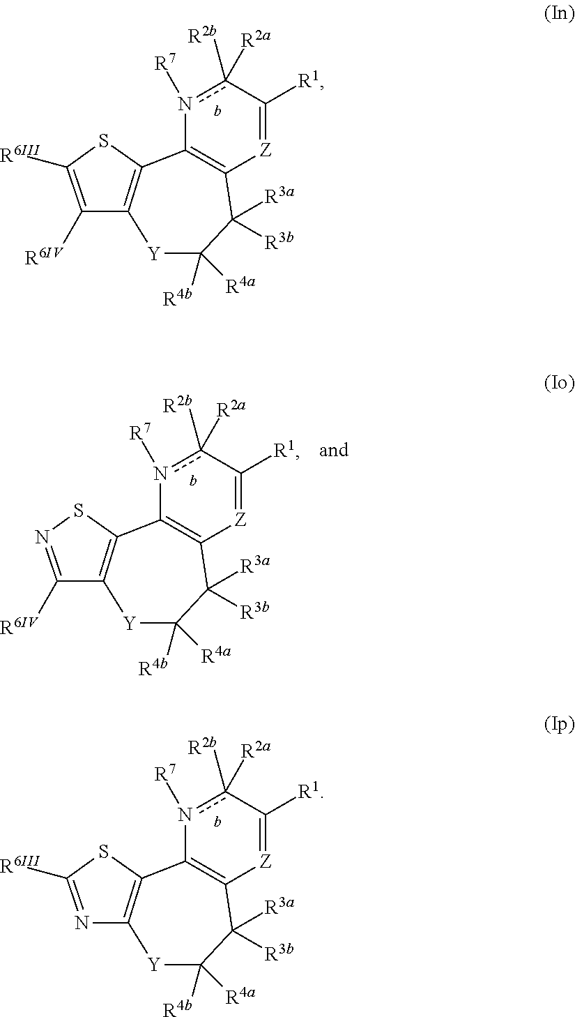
[Z]1=C([R1])c([R2b])([R2a])n([R7])C2=C1C([R3a])([R3b])C([R4b])([R4a])[Y]C1=C2SC([R6III])=C1[R6IV].[Z]1=C([R1])c([R2b])([R2a])n([R7])C2=C1C([R3a])([R3b])C([R4b])([R4a])[Y]C1=C2SN=C1[R6IV].[Z]1=C([R1])c([R2b])([R2a])n([R7])C2=C1C([R3a])([R3b])C([R4b])([R4a])[Y]C1=C2SC([R6III])=N1
